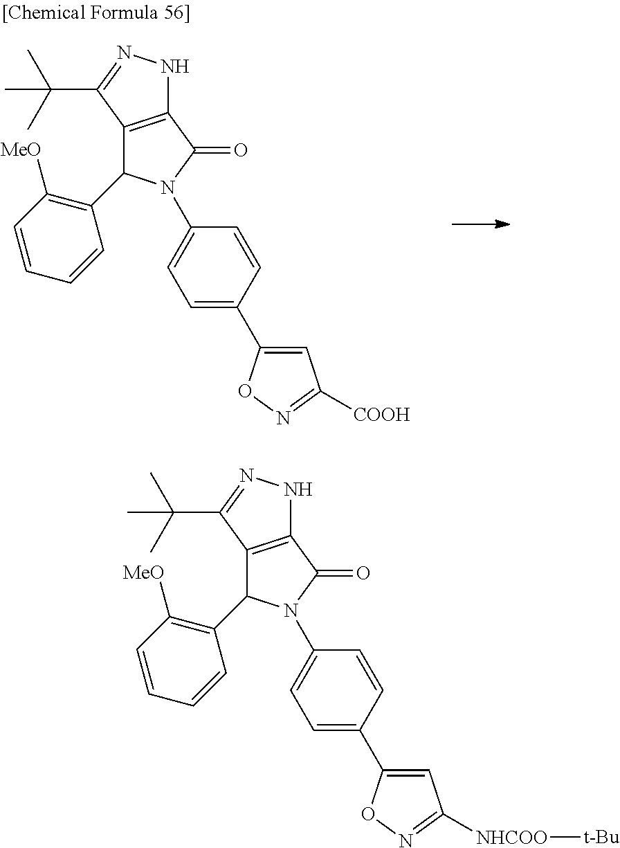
C12=C(C(C(C)(C)C)=NN1)C(C1=C([MeO])C=CC=C1)N(C1=CC=C(C3=CC([COOH])=NO3)C=C1)C2=O.C12=C(C(C(C)(C)C)=NN1)C(C1=C([MeO])C=CC=C1)N(C1=CC=C(C3=CC([NHCOO][t-Bu])=NO3)C=C1)C2=O
